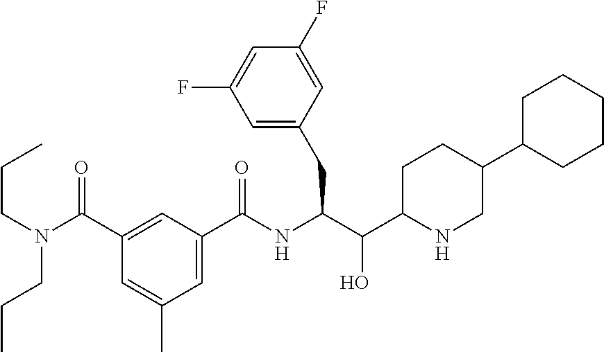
CCCN(CCC)C(C1=CC(C(NC(C(C2CCC(C3CCCCC3)CN2)O)CC2=CC(F)=CC(F)=C2)=O)=CC(C)=C1)=O
